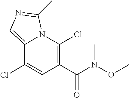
C12=CN=C(C)N1C(Cl)=C(C(N(C)OC)=O)C=C2Cl
